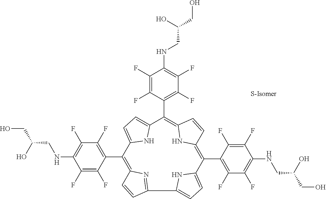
C1(C2=C(F)C(F)=C(NCC(CO)O)C(F)=C2F)=C2N=C(C3=CC=C(C(C4=C(F)C(F)=C(NCC(CO)O)C(F)=C4F)=C4NC(=C(C5=C(F)C(F)=C(NCC(CO)O)C(F)=C5F)C5=CC=C1N5)C=C4)N3)C=C2
